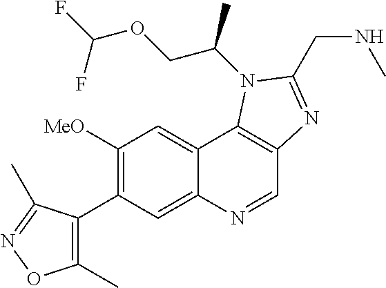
C1([MeO])=C(C2=C(C)ON=C2C)C=C2C(=C1)C1=C(C=N2)N=C(CNC)N1C(COC(F)F)C
